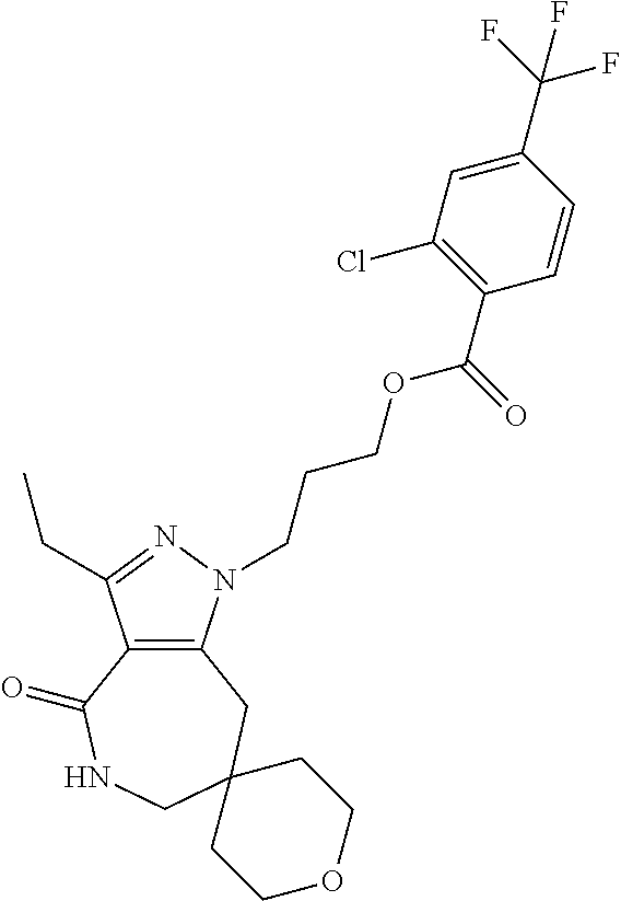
C12=C(N(CCCOC(C3=C(Cl)C=C(C(F)(F)F)C=C3)=O)N=C1CC)CC1(CNC2=O)CCOCC1
